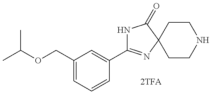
N1C(C2=CC(COC(C)C)=CC=C2)=NC2(C1=O)CCNCC2
